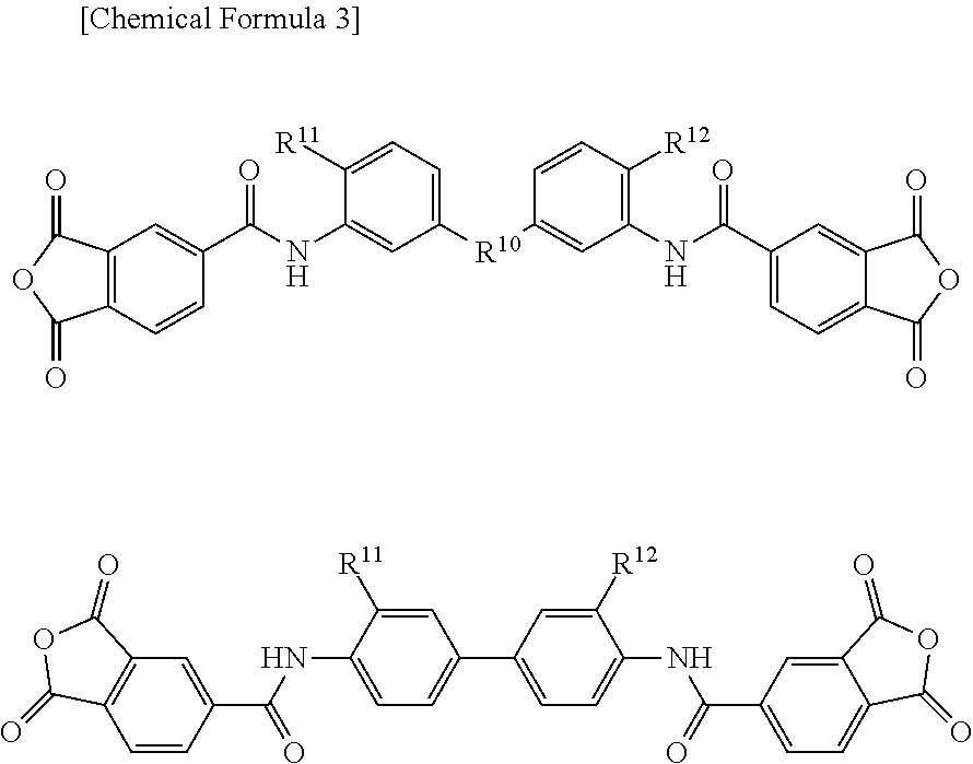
C12=C(C=CC(C(NC3=CC([R10]C4=CC(NC(C5=CC=C6C(=C5)C(=O)OC6=O)=O)=C([R12])C=C4)=CC=C3[R11])=O)=C1)C(=O)OC2=O.C1=CC(C(=O)NC2=CC=C(C3=CC=C(NC(=O)C4=CC=C5C(=C4)C(=O)OC5=O)C([R12])=C3)C=C2[R11])=CC2=C1C(=O)OC2=O
